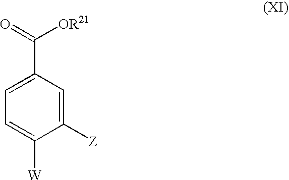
C1=C([W])C([Z])=CC(C([OR21])=O)=C1
